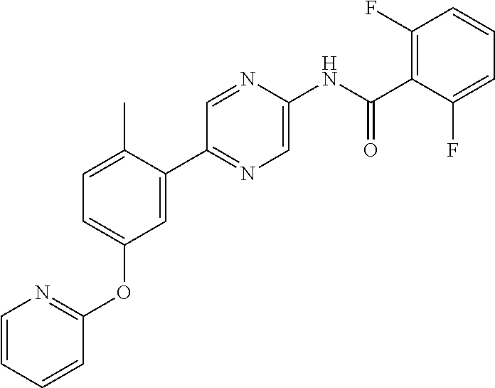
C1=C(C)C(C2=NC=C(NC(C3=C(F)C=CC=C3F)=O)N=C2)=CC(OC2=NC=CC=C2)=C1
